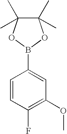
C1=CC(F)=C(OC)C=C1B1OC(C)(C)C(C)(C)O1
